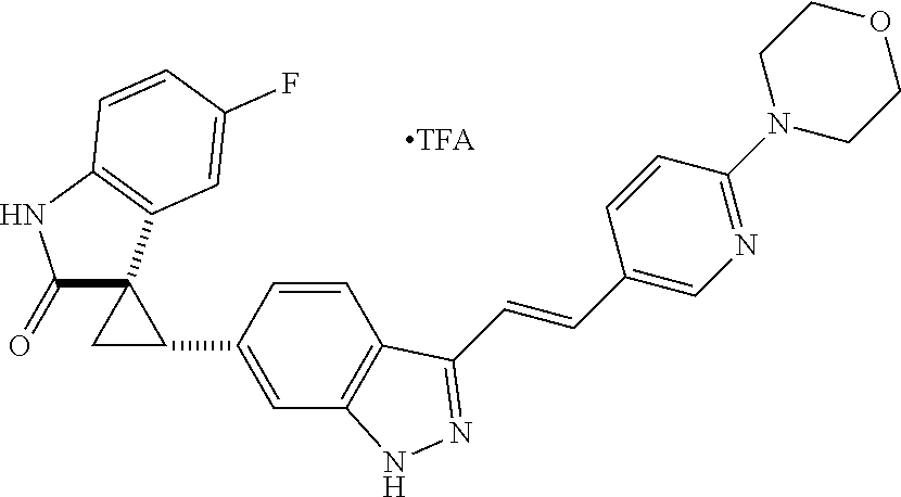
[TFA].C1(=O)C2(C3=C(N1)C=CC(F)=C3)CC2C1=CC2=C(C=C1)C(C=CC1=CN=C(N3CCOCC3)C=C1)=NN2
